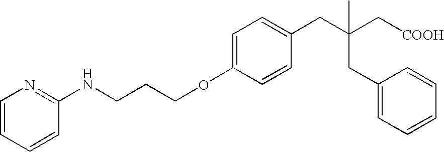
C1=C(OCCCNC2=NC=CC=C2)C=CC(CC(C[COOH])(CC2=CC=CC=C2)C)=C1
